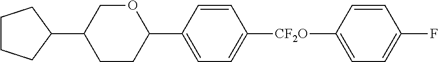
C1(C2CCCC2)COC(C2=CC=C([CF2O]C3=CC=C(F)C=C3)C=C2)CC1
